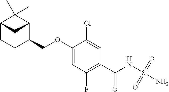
C1=C(OCC2C3C(C)(C)C(CC2)C3)C(Cl)=CC(C(NS(N)(=O)=O)=O)=C1F
